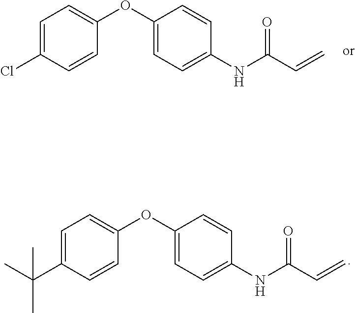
C1=C(Cl)C=CC(OC2=CC=C(NC(=O)C=C)C=C2)=C1.C1=C(C(C)(C)C)C=CC(OC2=CC=C(NC(=O)C=C)C=C2)=C1
